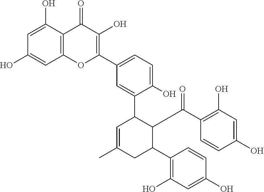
C12=C(C(O)=CC(O)=C1)C(=O)C(O)=C(C1=CC=C(O)C(C3C=C(C)CC(C4=C(O)C=C(O)C=C4)C3C(C3=C(O)C=C(O)C=C3)=O)=C1)O2
